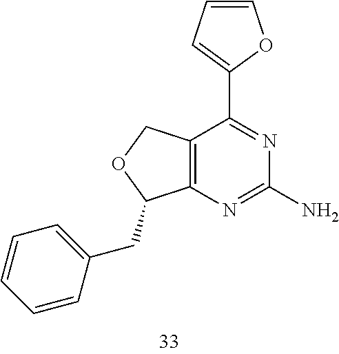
C1(C2=NC(N)=NC3=C2COC3CC2=CC=CC=C2)=CC=CO1
